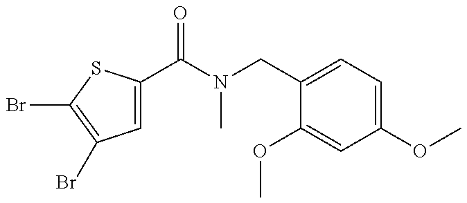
C1=C(C(N(CC2=CC=C(OC)C=C2OC)C)=O)SC(Br)=C1Br
